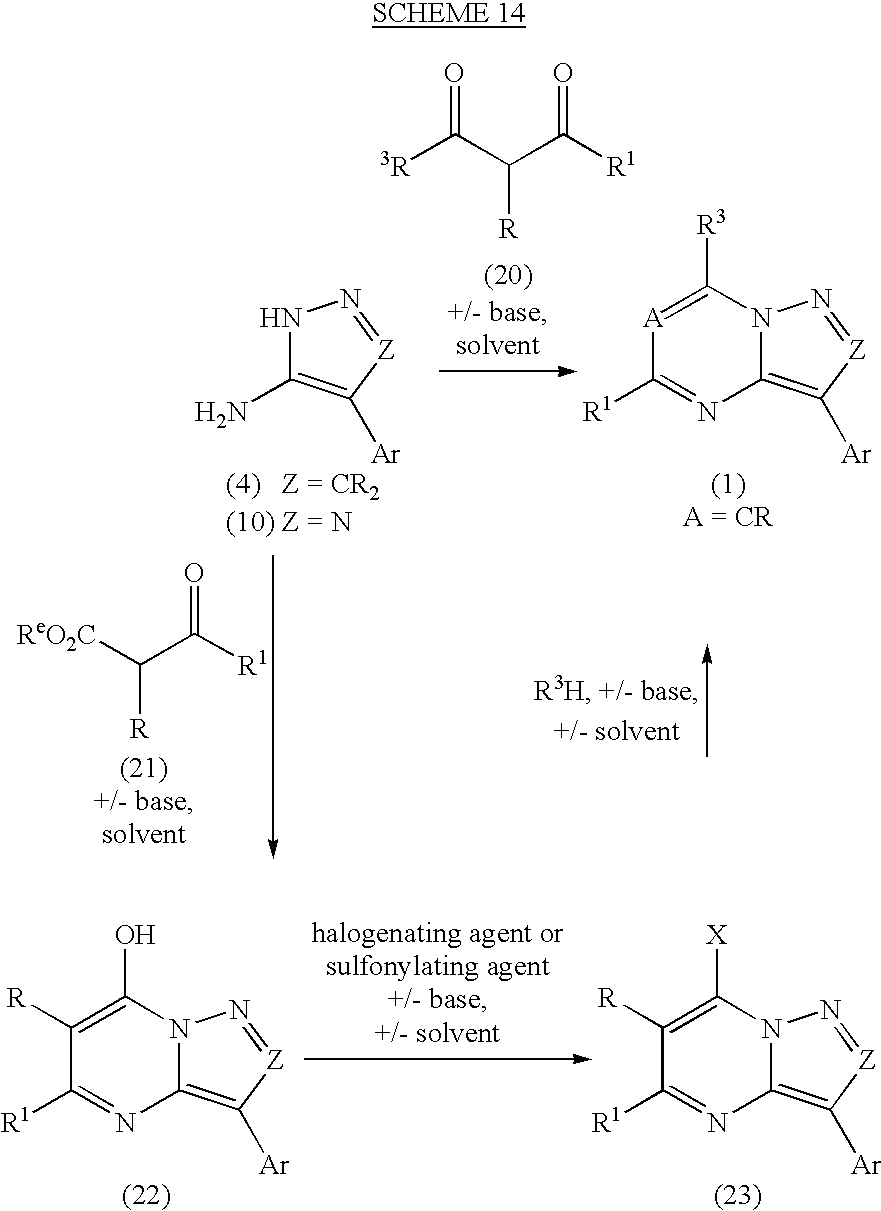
N12C(=C([Ar])[Z]=N1)N=C([R1])C([R])=C2[X].N12C(=C([Ar])[Z]=N1)N=C([R1])C([R])=C2O.N12C(=C([Ar])[Z]=N1)N=C([R1])[A]=C2[R3].N1C(N)=C([Ar])[Z]=N1.O=C(C(C([R1])=O)[R])[3R].O=C(C([R])[ReO2C])[R1]
